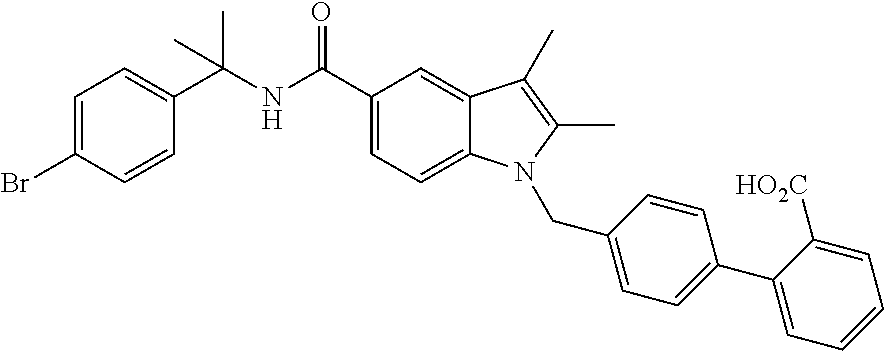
C1=C(Br)C=CC(C(NC(C2=CC=C3C(=C2)C(C)=C(C)N3CC2=CC=C(C3=CC=CC=C3[HO2C])C=C2)=O)(C)C)=C1
